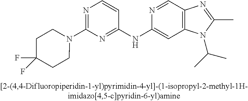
CC1=NC2=C(N1C(C)C)C=C(NC1=NC(N3CCC(F)(F)CC3)=NC=C1)N=C2
